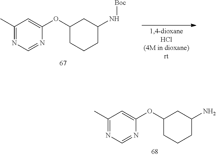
C1(OC2=CC(C)=NC=N2)CCCC(N[Boc])C1.C1(OC2=CC(C)=NC=N2)CCCC(N)C1
